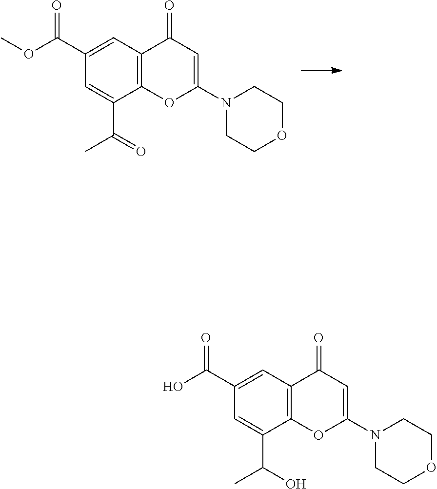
C1(C(OC)=O)=CC2=C(C(C(=O)C)=C1)OC(N1CCOCC1)=CC2=O.C1(C(O)=O)=CC2=C(C(C(O)C)=C1)OC(N1CCOCC1)=CC2=O
